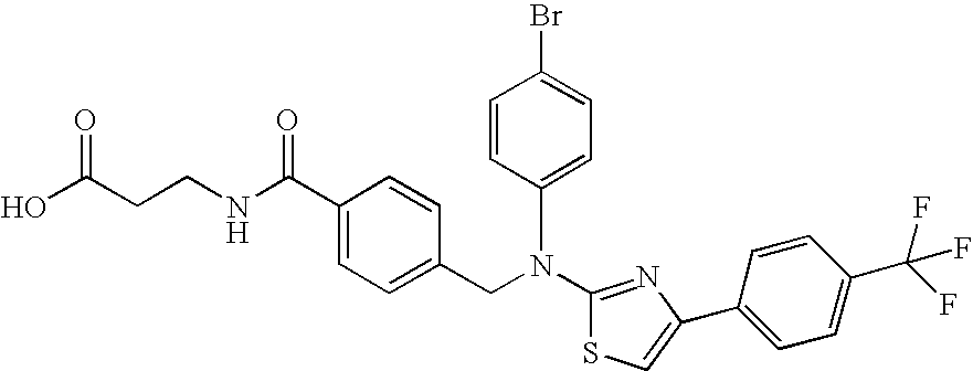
N(C1=NC(C2=CC=C(C(F)(F)F)C=C2)=CS1)(CC1=CC=C(C(NCCC(O)=O)=O)C=C1)C1=CC=C(Br)C=C1
